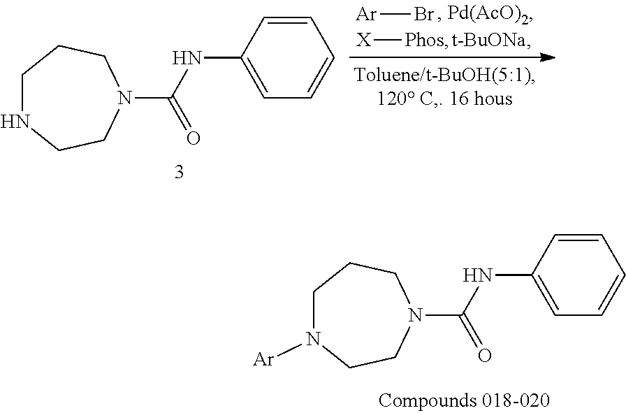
C1=C(NC(N2CCCNCC2)=O)C=CC=C1.[Ar]Br.[X][Phos].C1=C(NC(N2CCCN([Ar])CC2)=O)C=CC=C1
